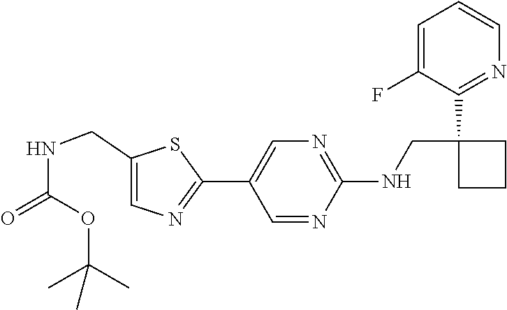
C1=C(F)C(C2(CNC3=NC=C(C4=NC=C(CNC(=O)OC(C)(C)C)S4)C=N3)CCC2)=NC=C1
